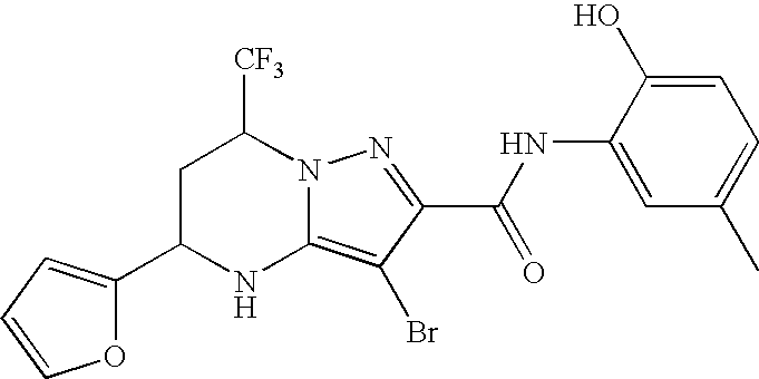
C1C(C2=CC=CO2)NC2=C(Br)C(C(NC3=CC(C)=CC=C3O)=O)=NN2C1[CF3]
